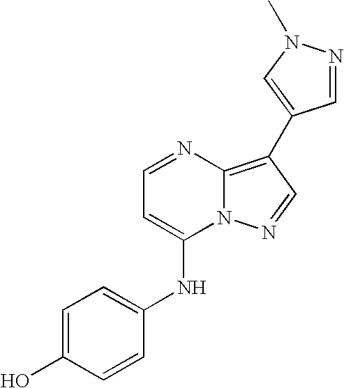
C1=C(O)C=CC(NC2=CC=NC3=C(C4=CN(C)N=C4)C=NN23)=C1
